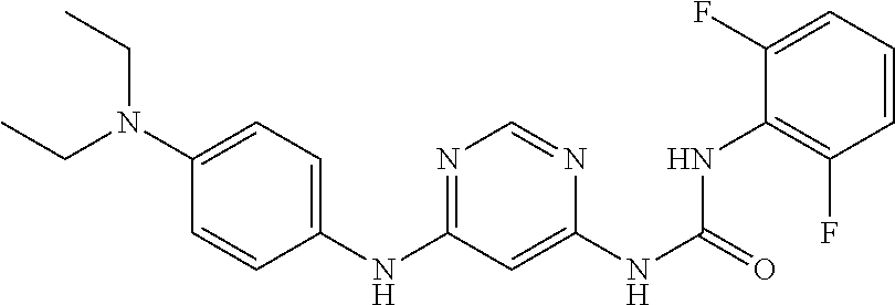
C1=CC=C(F)C(NC(=O)NC2=CC(NC3=CC=C(N(CC)CC)C=C3)=NC=N2)=C1F
